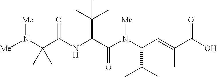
N(C(C(N(C(C=C(C(O)=O)C)C(C)C)[Me])=O)C(C)(C)C)C(C(N([Me])[Me])(C)C)=O
